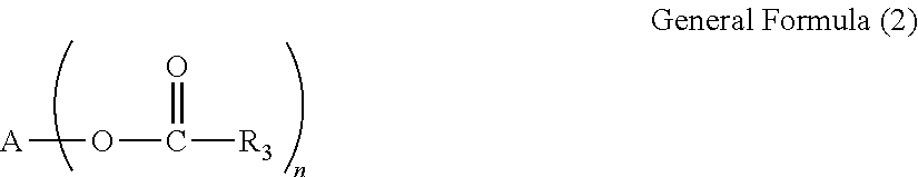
[R3]C(=O)O[A]
